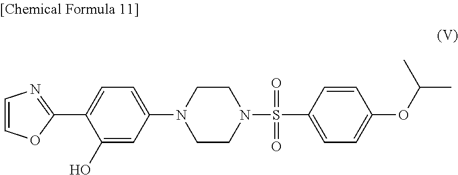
C1(C2=CC=C(N3CCN(S(=O)(=O)C4=CC=C(OC(C)C)C=C4)CC3)C=C2O)=NC=CO1
